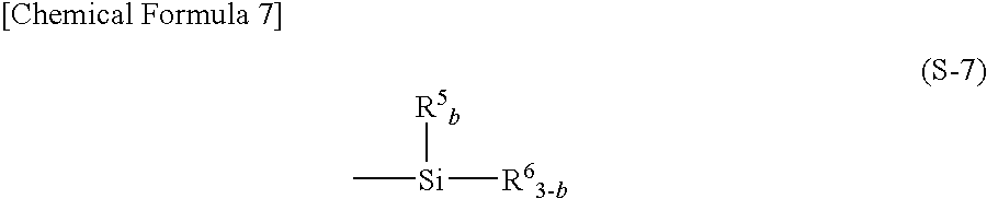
C[Si]([R63-b])[R5b]
